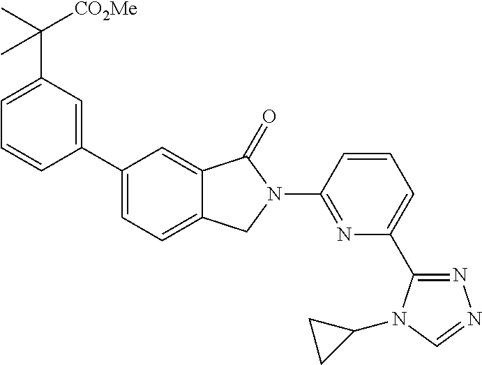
C1=C(C([CO2Me])(C)C)C=C(C2=CC=C3C(=C2)C(=O)N(C2=NC(C4=NN=CN4C4CC4)=CC=C2)C3)C=C1
